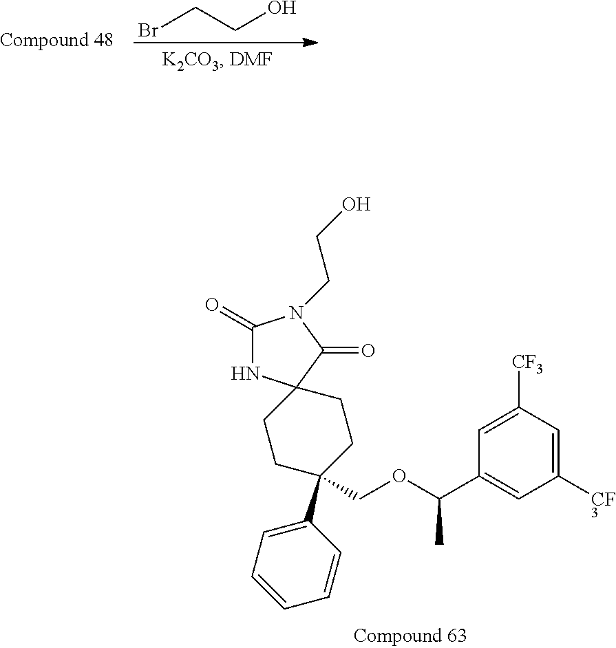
BrCCO.C1([CF3])=CC([CF3])=CC(C(OCC2(C3=CC=CC=C3)CCC3(CC2)NC(=O)N(CCO)C3=O)C)=C1
